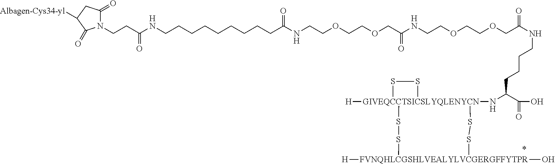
C(C(NCCCCCCCCCC(NCCOCCOCC(NCCOCCOCC(NCCCCC(N[GIVEQCCTSICSLYQLENYCN]12([H])(SS1)SS[FVNQHLCGSHLVEALYLVCGERGFFYTPR]([H])(O)SS2)C(=O)O)=O)=O)=O)=O)CN1C(=O)CC([Albagen-Cys34-yl])C1=O
